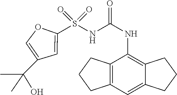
S(NC(NC1=C2C(=CC3=C1CCC3)CCC2)=O)(C1=CC(C(C)(O)C)=CO1)(=O)=O
